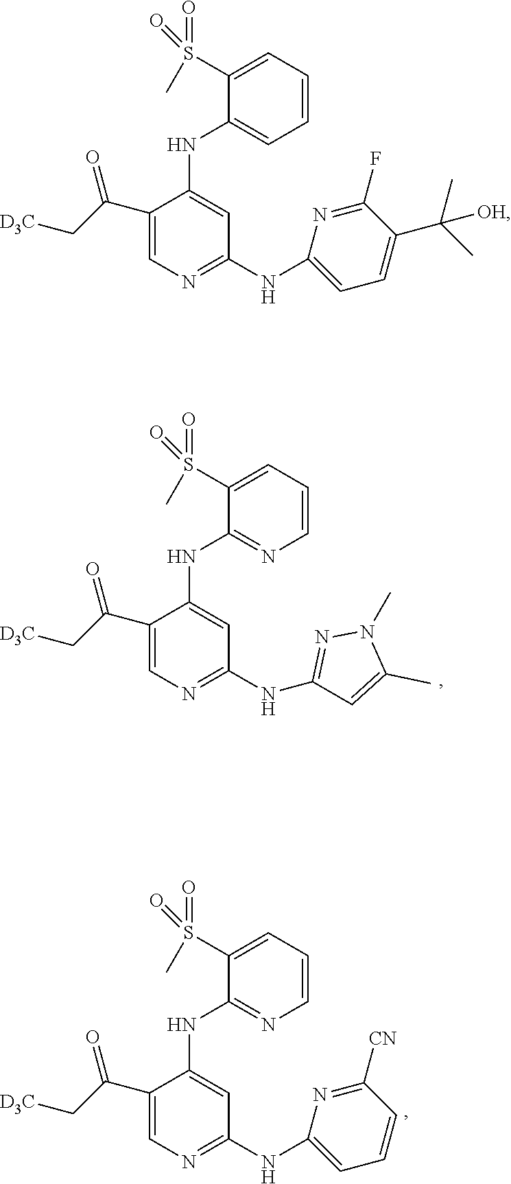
C1=C(S(C)(=O)=O)C(NC2=CC(NC3=CC=C(C(C)(C)[OH])C(F)=N3)=NC=C2C(C[D3C])=O)=CC=C1.C1=C(S(C)(=O)=O)C(NC2=CC(NC3=NN(C)C(C)=C3)=NC=C2C(C[D3C])=O)=NC=C1.C1=C(S(C)(=O)=O)C(NC2=CC(NC3=CC=CC([CN])=N3)=NC=C2C(C[D3C])=O)=NC=C1
